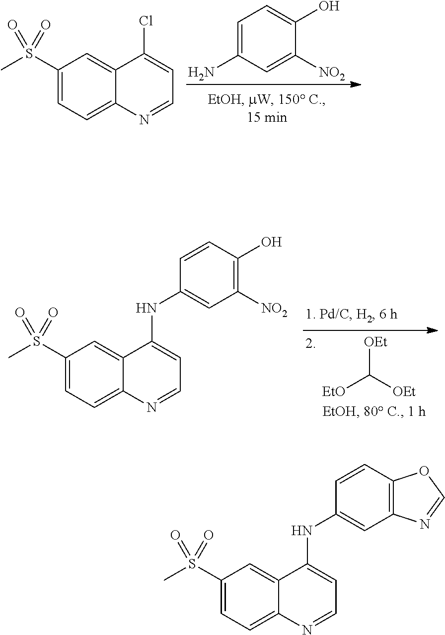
C1=C(N)C=C([NO2])C(O)=C1.C1(S(C)(=O)=O)=CC=C2C(=C1)C(Cl)=CC=N2.[EtO]C([OEt])[OEt].C1(S(C)(=O)=O)=CC=C2C(=C1)C(NC1=CC([NO2])=C(O)C=C1)=CC=N2.C1(S(C)(=O)=O)=CC=C2C(=C1)C(NC1=CC3=C(C=C1)OC=N3)=CC=N2
